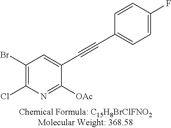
C1(Br)=C(Cl)N=C([OAc])C(C#CC2=CC=C(F)C=C2)=C1
